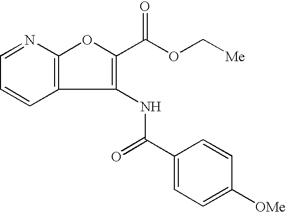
C1=NC2=C(C=C1)C(NC(C1=CC=C([OMe])C=C1)=O)=C(C(=O)OC[Me])O2
